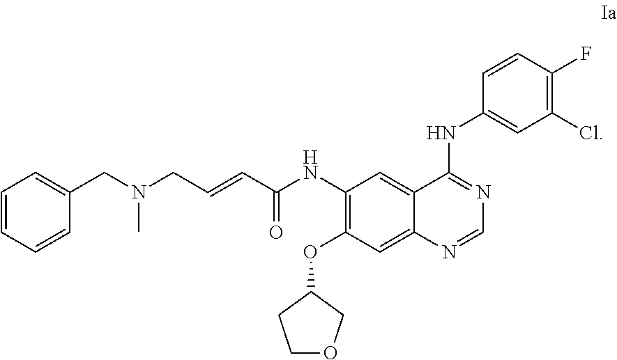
C1(NC(C=CCN(CC2=CC=CC=C2)C)=O)=C(OC2CCOC2)C=C2C(=C1)C(NC1=CC(Cl)=C(F)C=C1)=NC=N2
